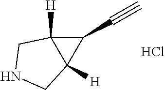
C1(C#C)C2([H])C1([H])CNC2.Cl
